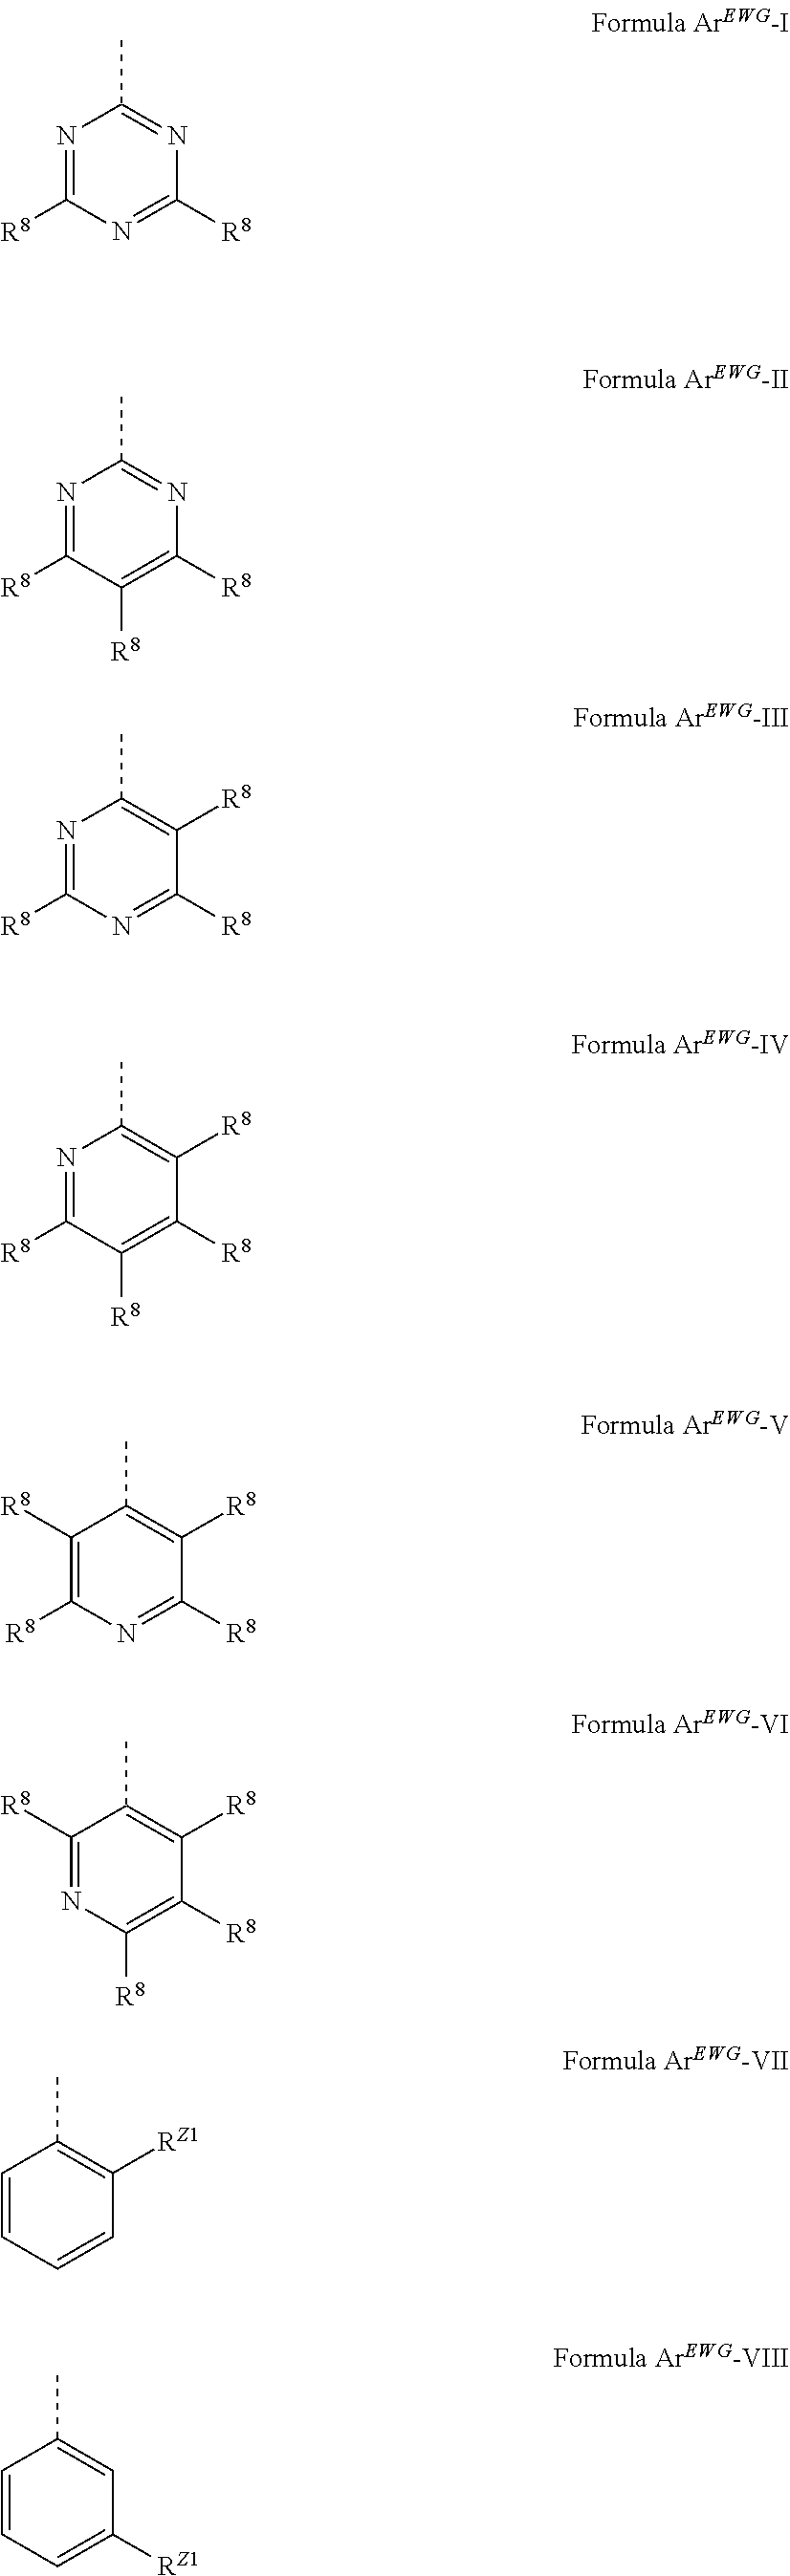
N1=C([R8])N=C([R8])N=C1C.N1=C([R8])C([R8])=C([R8])N=C1C.N1=C([R8])N=C([R8])C([R8])=C1C.N1=C([R8])C([R8])=C([R8])C([R8])=C1C.C1([R8])=C([R8])N=C([R8])C([R8])=C1C.C1([R8])=NC([R8])=C([R8])C([R8])=C1C.C1=CC=CC([RZ1])=C1C.C1=CC=C([RZ1])C=C1C
